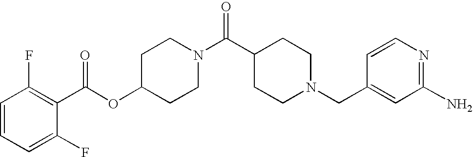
C1(OC(C2=C(F)C=CC=C2F)=O)CCN(C(C2CCN(CC3=CC(N)=NC=C3)CC2)=O)CC1
